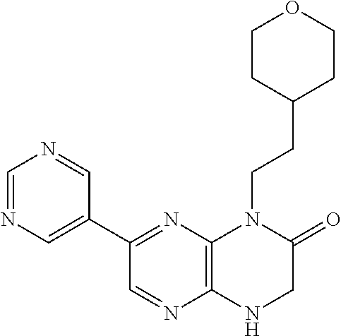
C1(C2=NC3=C(N=C2)NCC(=O)N3CCC2CCOCC2)=CN=CN=C1
